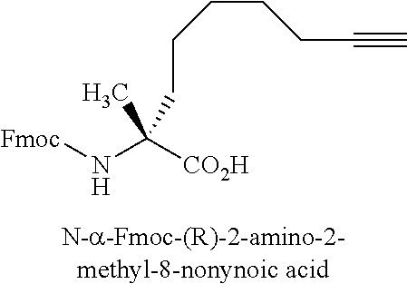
[Fmoc]NC([CO2H])(C)CCCCCC#C
